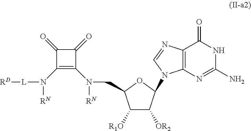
[RD][L]N(C1=C(N(CC2C([R1O])C([OR2])C(N3C4=C(C(=O)NC(N)=N4)N=C3)O2)[RN])C(=O)C1=O)[RN]
